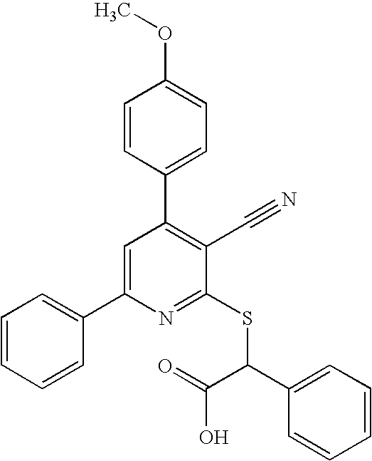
C1=CC(C2=C(C#N)C(SC(C3=CC=CC=C3)C(=O)O)=NC(C3=CC=CC=C3)=C2)=CC=C1OC
